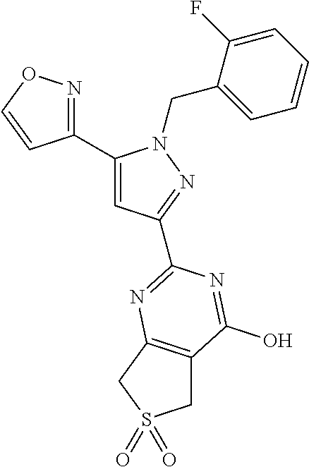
C1(C2=NOC=C2)=CC(C2=NC3=C(CS(=O)(=O)C3)C(O)=N2)=NN1CC1=CC=CC=C1F
